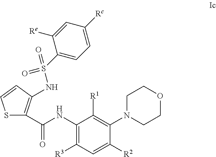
S1C(C(NC2=C([R3])C=C([R2])C(N3CCOCC3)=C2[R1])=O)=C(NS(=O)(=O)C2=CC=C([Rc])C=C2[Re])C=C1
